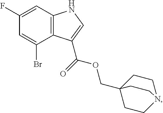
C1(Br)=CC(F)=CC2=C1C(C(OCC13CCN(CC1)CC3)=O)=CN2
